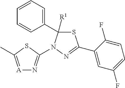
C1(C2([R1])SC(C3=CC(F)=CC=C3F)=NN2C2=N[A]=C(C)S2)=CC=CC=C1
